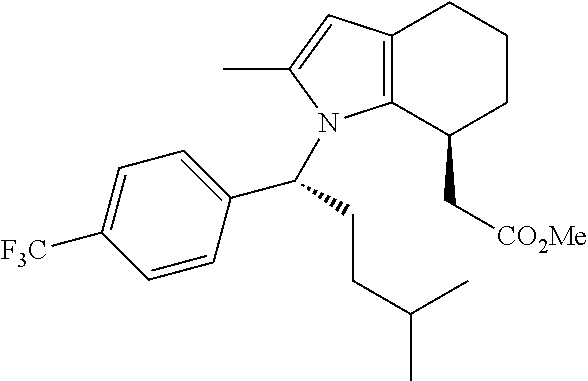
C12=C(C=C(C)N1C(C1=CC=C([F3C])C=C1)CCC(C)C)CCCC2C[CO2Me]
